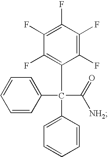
C1=CC(C(C2=C(F)C(F)=C(F)C(F)=C2F)(C2=CC=CC=C2)C(=O)[NH2])=CC=C1
